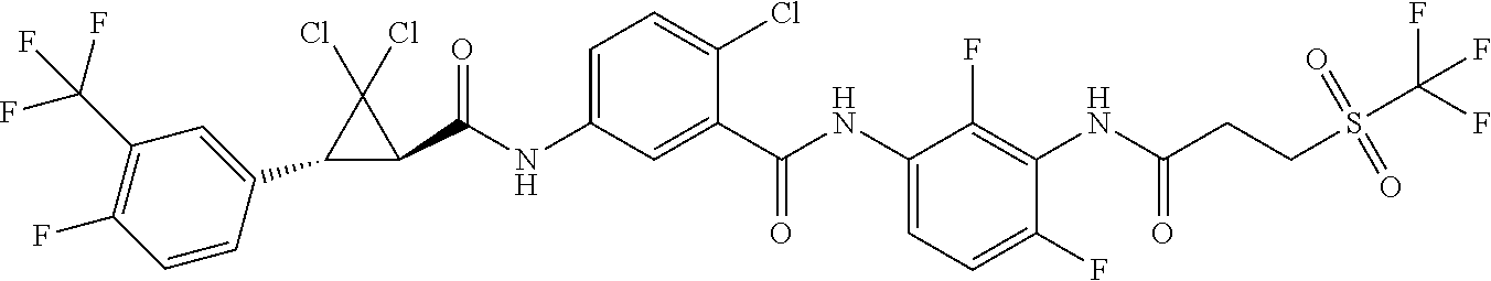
C1(C2=CC(C(F)(F)F)=C(F)C=C2)C(C(NC2=CC=C(Cl)C(C(NC3=CC=C(F)C(NC(CCS(C(F)(F)F)(=O)=O)=O)=C3F)=O)=C2)=O)C1(Cl)Cl
